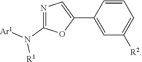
N1=C(N([Ar1])[R1])OC(C2=CC([R2])=CC=C2)=C1
